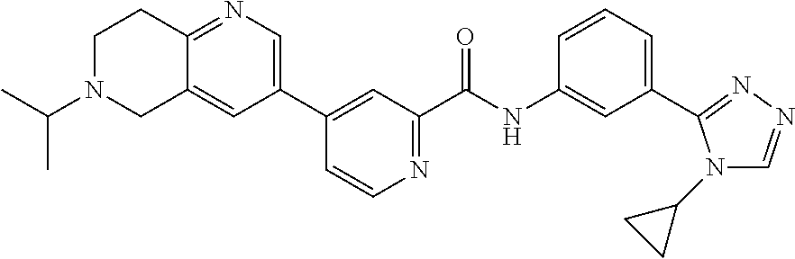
C1=CN=C(C(NC2=CC(C3=NN=CN3C3CC3)=CC=C2)=O)C=C1C1=CN=C2C(=C1)CN(C(C)C)CC2
